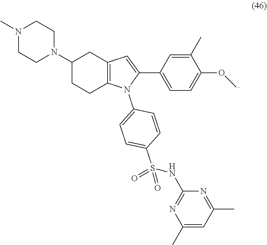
N1(C)CCN(C2CCC3=C(C2)C=C(C2=CC=C(OC)C(C)=C2)N3C2=CC=C(S(=O)(=O)NC3=NC(C)=CC(C)=N3)C=C2)CC1
